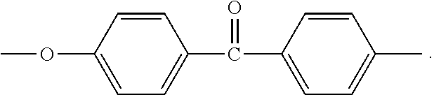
COC1=CC=C(C(C2=CC=C(C)C=C2)=O)C=C1
